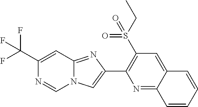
C1(C(F)(F)F)=CC2=NC(C3=C(S(CC)(=O)=O)C=C4C(=N3)C=CC=C4)=CN2C=N1
